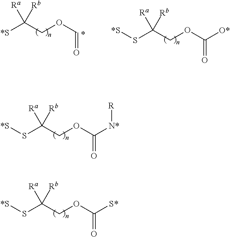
S(C(COC(=O)[N*][R])([Rb])[Ra])[*S].S(C(COC(=O)[S*])([Rb])[Ra])[*S].[*S]C(COC=O)([Rb])[Ra].S(C(COC(=O)[O*])([Rb])[Ra])[*S]
